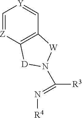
C1=[Z]C2=C(C=[Y]1)[W]N(C([R3])=N[R4])[D]2
